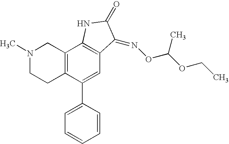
N1(C)CCC2=C(C1)C1=C(C=C2C2=CC=CC=C2)C(=NOC(OCC)C)C(=O)N1
